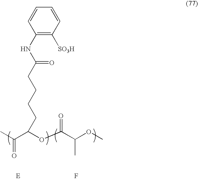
CC(=O)C(OC(C(OC)C)=O)CCCCC(NC1=C([SO3H])C=CC=C1)=O.F.[E]
